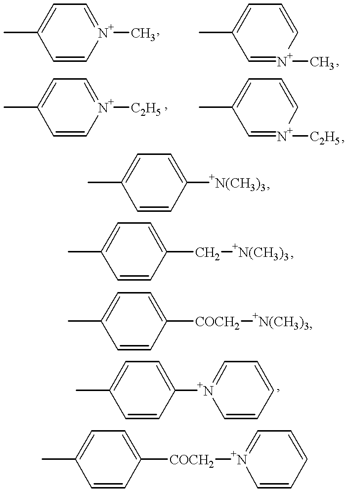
CC1=CC=[N+](C)C=C1.CC1=CC=C[N+](C)=C1.CC1=CC=[N+]([C2H5])C=C1.CC1=CC=C[N+]([C2H5])=C1.CC1=CC=C([+N(CH3)3])C=C1.CC1=CC=C(C[+N(CH3)3])C=C1.CC1=CC=C([COCH2][+N(CH3)3])C=C1.CC1=CC=C([N+]2=CC=CC=C2)C=C1.CC1=CC=C([COCH2][N+]2=CC=CC=C2)C=C1
